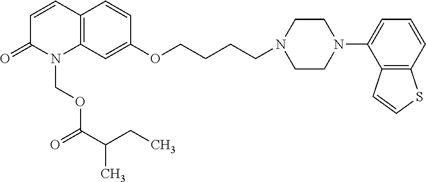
C1=CC2=C(N(COC(C(CC)C)=O)C1=O)C=C(OCCCCN1CCN(C3=CC=CC4=C3C=CS4)CC1)C=C2
